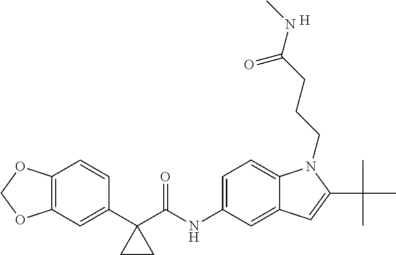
C1(C2(C(NC3=CC=C4C(=C3)C=C(C(C)(C)C)N4CCCC(NC)=O)=O)CC2)=CC2=C(C=C1)OCO2.[H]
